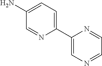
C1(C2=CN=CC=N2)=CC=C(N)C=N1
